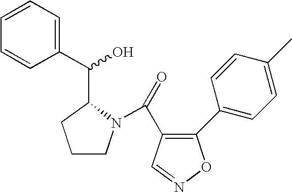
C1=CC=C(C(O)C2N(C(=O)C3=C(C4=CC=C(C)C=C4)ON=C3)CCC2)C=C1
